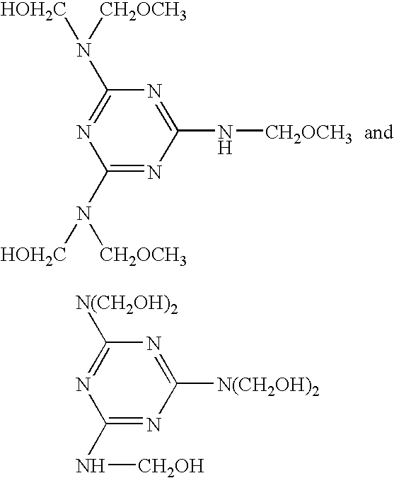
C1(N([CH2OCH3])[HOH2C])=NC(N[CH2OCH3])=NC(N([HOH2C])[CH2OCH3])=N1.C1(N[CH2OH])=NC([N(CH2OH)2])=NC([N(CH2OH)2])=N1
